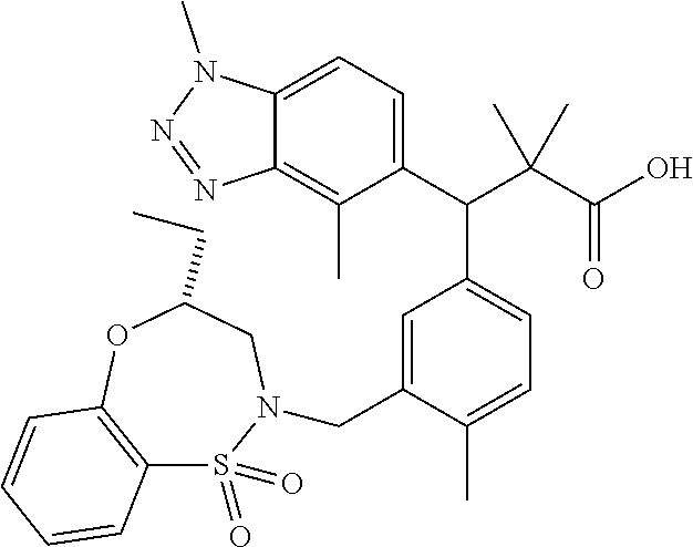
C12=CC=C(C(C(C(O)=O)(C)C)C3=CC=C(C)C(CN4S(=O)(=O)C5=C(OC(CC)C4)C=CC=C5)=C3)C(C)=C1N=NN2C
